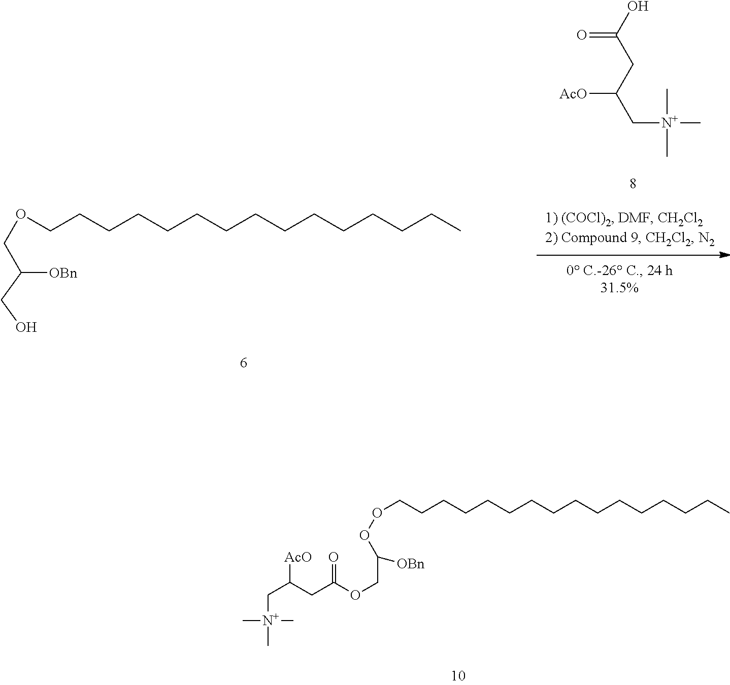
C(C([OBn])OOCCCCCCCCCCCCCCCC)OC(=O)CC(C[N+](C)(C)C)[AcO].C(C(COCCCCCCCCCCCCCCC)[OBn])O.OC(CC(C[N+](C)(C)C)[AcO])=O
